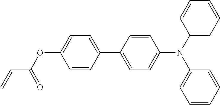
C1=C(C2=CC=C(OC(=O)C=C)C=C2)C=CC(N(C2=CC=CC=C2)C2=CC=CC=C2)=C1
